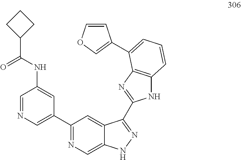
C1=NC=C(C2=NC=C3C(=C2)C(C2=NC4=C(N2)C=CC=C4C2=COC=C2)=NN3)C=C1NC(C1CCC1)=O
